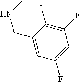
C1(F)=C(F)C(CNC)=CC(F)=C1
